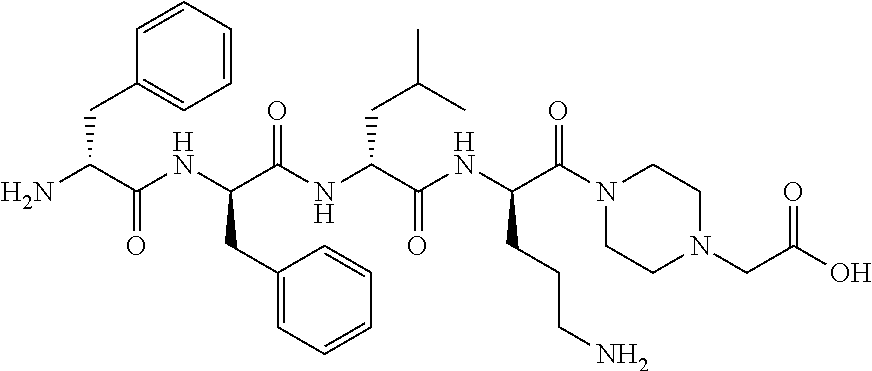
NC(C(NC(C(NC(C(NC(C(N1CCN(CC(O)=O)CC1)=O)CCCN)=O)CC(C)C)=O)CC1=CC=CC=C1)=O)CC1=CC=CC=C1
